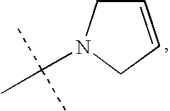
C1C=CCN1C(C)(C)C
